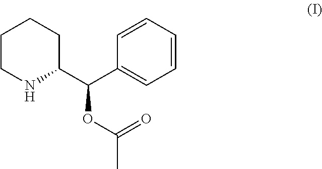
C1=CC=C(C(OC(=O)C)C2NCCCC2)C=C1
